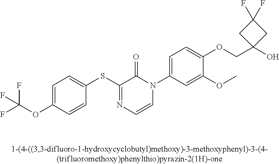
FC(F)(OC1=CC=C(SC2=NC=CN(C3=CC=C(OCC4(O)CC(F)(F)C4)C(OC)=C3)C2=O)C=C1)F
